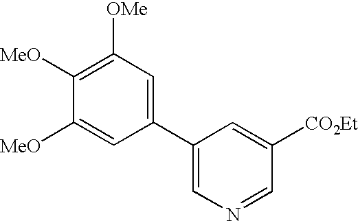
C1(C2=CN=CC([CO2Et])=C2)=CC([OMe])=C([MeO])C([MeO])=C1
